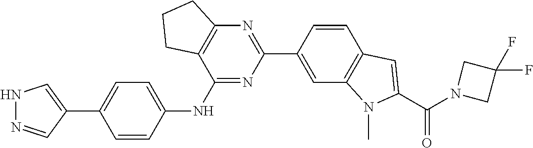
N1=C(NC2=CC=C(C3=CNN=C3)C=C2)C2=C(N=C1C1=CC3=C(C=C1)C=C(C(=O)N1CC(F)(F)C1)N3C)CCC2
